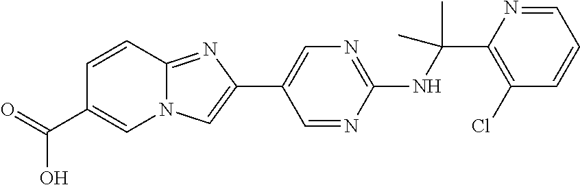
C1(C(NC2=NC=C(C3=CN4C(=N3)C=CC(C(=O)O)=C4)C=N2)(C)C)=C(Cl)C=CC=N1
